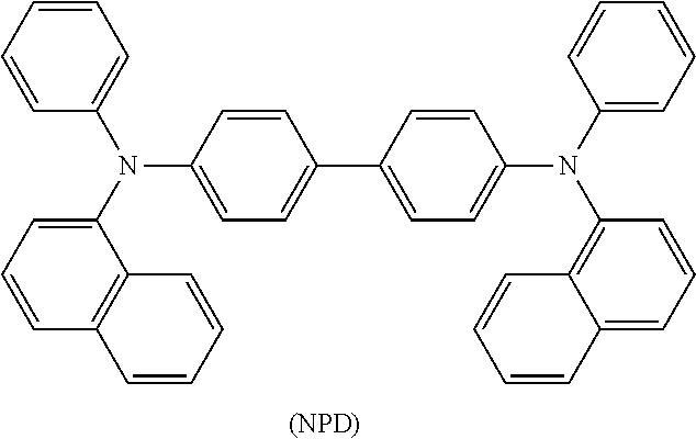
C1=CC=CC(N(C2=CC=CC3=C2C=CC=C3)C2=CC=C(C3=CC=C(N(C4=CC=CC=C4)C4=C5C(=CC=C4)C=CC=C5)C=C3)C=C2)=C1.[(NPD)]
